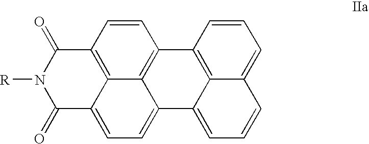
C1=CC2=C3C4=C1C1=C5C(=CC=CC5=CC=C1)C4=CC=C3C(=O)N([R])C2=O
